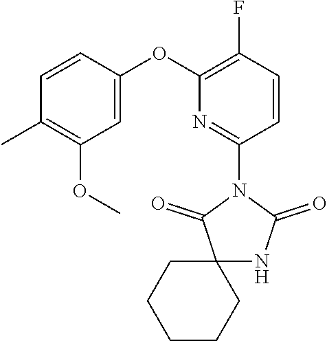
C1=CC(OC2=C(F)C=CC(N3C(=O)C4(NC3=O)CCCCC4)=N2)=CC(OC)=C1C
